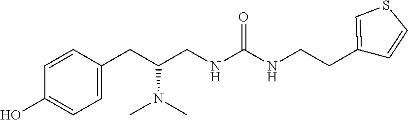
C1=CC(CC(CNC(NCCC2=CSC=C2)=O)N(C)C)=CC=C1O
